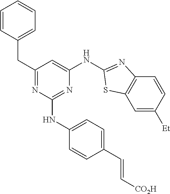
C1=C([Et])C=CC2=C1SC(NC1=CC(CC3=CC=CC=C3)=NC(NC3=CC=C(C=C[CO2H])C=C3)=N1)=N2
